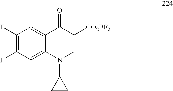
C1(F)=C(F)C=C2C(=C1C)C(=O)C([CO2BF2])=CN2C1CC1
